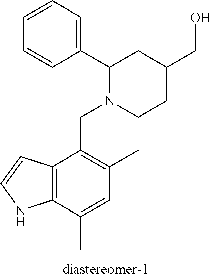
C1=CC=C(C2N(CC3=C(C)C=C(C)C4=C3C=CN4)CCC(CO)C2)C=C1
